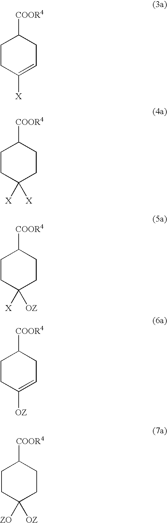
C1CC([X])=CCC1[COOR4].C1CC([X])([X])CCC1[COOR4].C1CC([X])([OZ])CCC1[COOR4].C1CC([OZ])=CCC1[COOR4].C1CC([OZ])([ZO])CCC1[COOR4]
